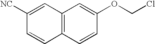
C12=C(C=CC(OCCl)=C1)C=CC([NC])=C2
